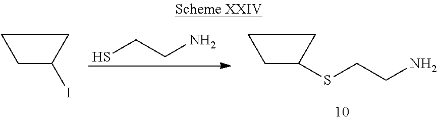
C1C(I)CC1.SCCN.C1C(SCCN)CC1
